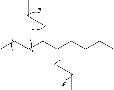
CCCC(C(CCCC)CCC)CCC
